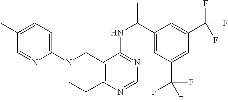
C1=C(C)C=NC(N2CCC3=C(C2)C(NC(C)C2=CC(C(F)(F)F)=CC(C(F)(F)F)=C2)=NC=N3)=C1
